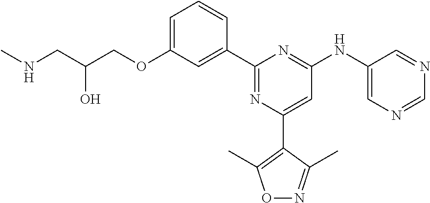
C1=C(OCC(CNC)O)C=C(C2=NC(C3=C(C)ON=C3C)=CC(NC3=CN=CN=C3)=N2)C=C1
